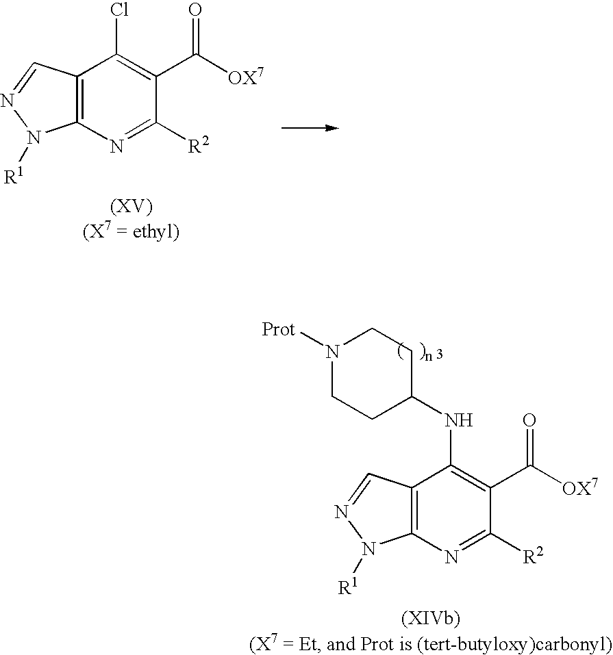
C12=C(N=C([R2])C(C([OX7])=O)=C1Cl)N([R1])N=C2.C12=C(N=C([R2])C(C([OX7])=O)=C1NC1CCN([Prot])CC1)N([R1])N=C2
